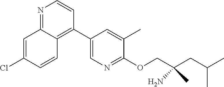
N1=C2C(=C(C3=CN=C(OCC(CC(C)C)(N)C)C(C)=C3)C=C1)C=CC(Cl)=C2
